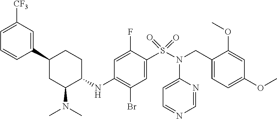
C1=NC(N(S(=O)(=O)C2=CC(Br)=C(NC3CCC(C4=CC([CF3])=CC=C4)CC3N(C)C)C=C2F)CC2=CC=C(OC)C=C2OC)=CC=N1
